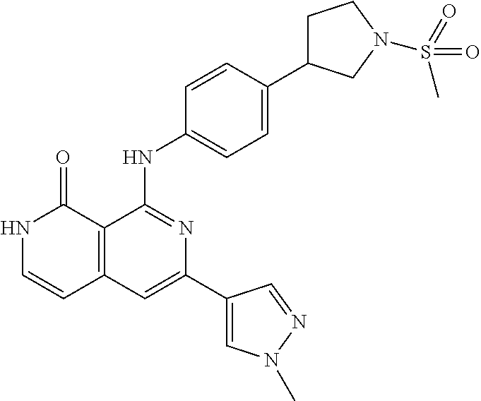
C1=CC(NC2=NC(C3=CN(C)N=C3)=CC3=C2C(=O)NC=C3)=CC=C1C1CCN(S(=O)(C)=O)C1
